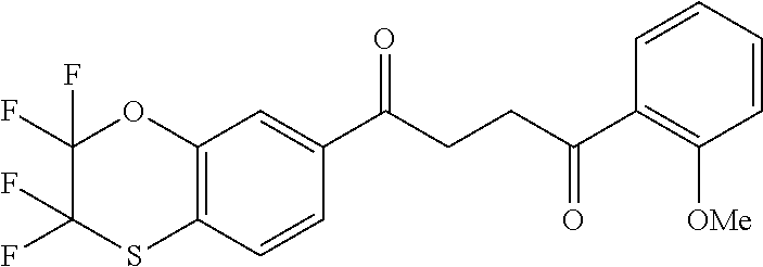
C12=C(C=CC(C(CCC(C3=C([OMe])C=CC=C3)=O)=O)=C1)SC(F)(F)C(F)(F)O2
